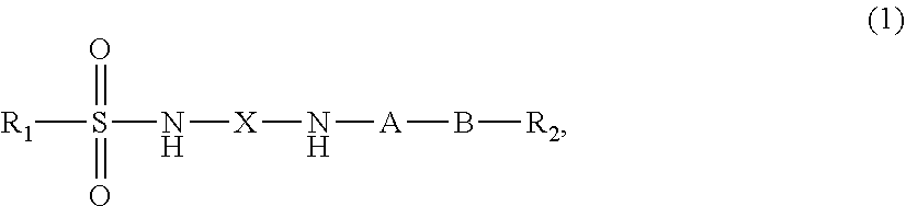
B([R2])[A]N[X]NS([R1])(=O)=O
